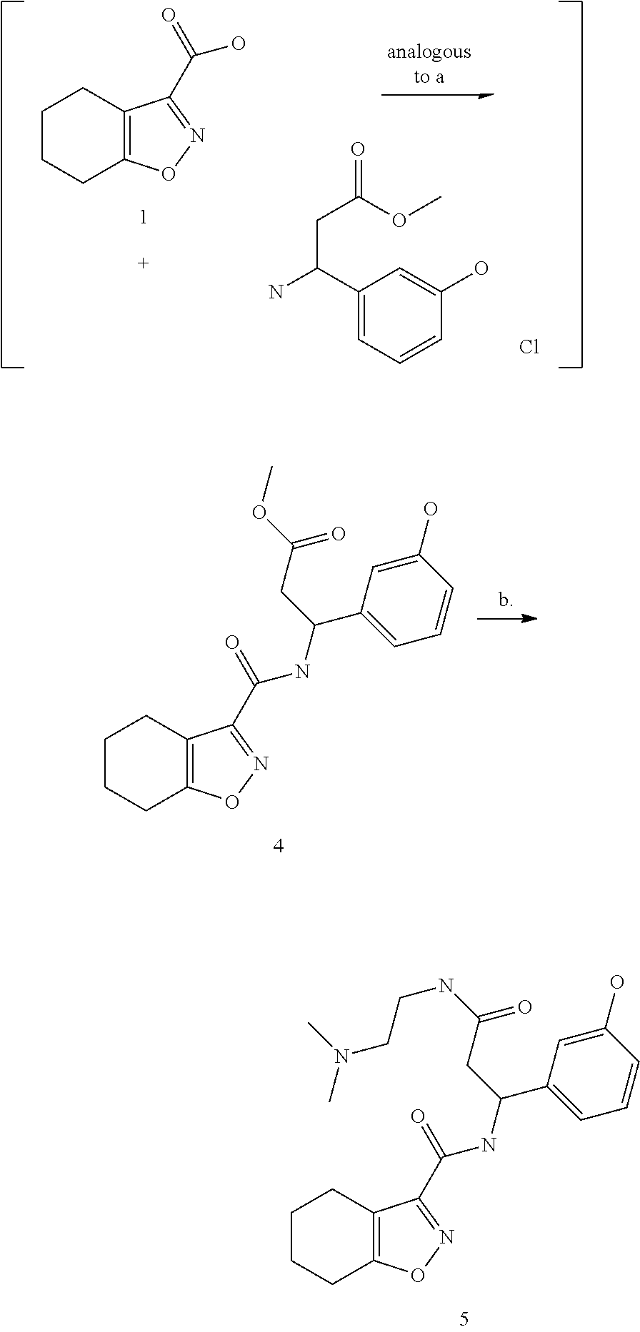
C1CCC2=C(C1)C(C(=O)NC(C1=CC=CC(O)=C1)CC(NCCN(C)C)=O)=NO2.C1CCC2=C(C1)C(C(=O)O)=NO2.C1(C(N)CC(=O)OC)=CC=CC(O)=C1.Cl.C1CCC2=C(C1)C(C(=O)NC(C1=CC=CC(O)=C1)CC(OC)=O)=NO2
